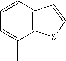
C1=CC2=C(C(C)=C1)SC=C2
